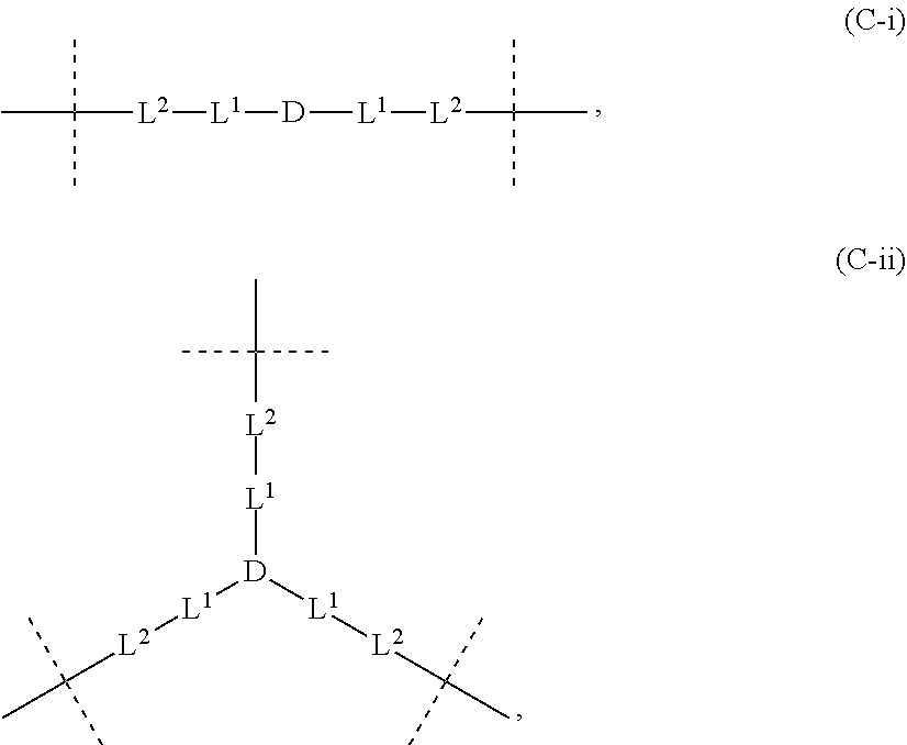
CC(C)(C)[L2][L1][D][L1][L2]C(C)(C)C.CC(C)(C)[L2][L1][D]([L1][L2]C(C)(C)C)[L1][L2]C(C)(C)C
